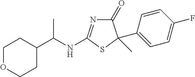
C1(=O)N=C(NC(C2CCOCC2)C)SC1(C1=CC=C(F)C=C1)C
